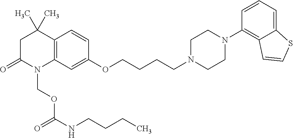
C12=C(C=C(OCCCCN3CCN(C4=C5C(=CC=C4)SC=C5)CC3)C=C1)N(COC(=O)NCCCC)C(=O)CC2(C)C
